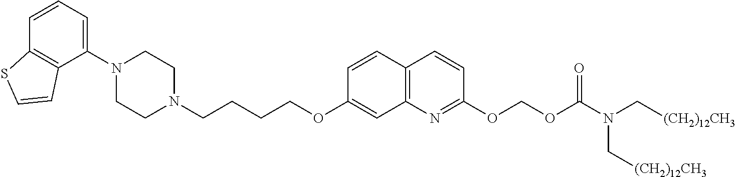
C1=CC2=C(C(N3CCN(CCCCOC4=CC5=C(C=C4)C=CC(OCOC(N(C[(CH2)12CH3])C[(CH2)12CH3])=O)=N5)CC3)=C1)C=CS2
